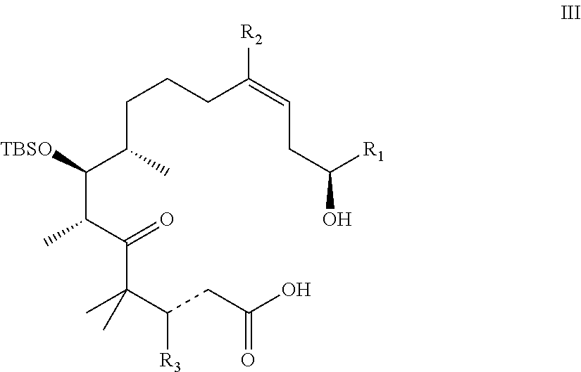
C(C([TBSO])C(CCCC([R2])=CCC([R1])O)C)(C(C(C(CC(O)=O)[R3])(C)C)=O)C
